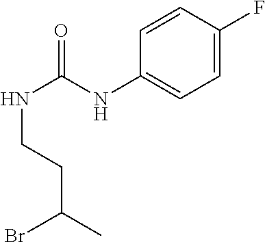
C1=C(F)C=CC(NC(NCCC(C)Br)=O)=C1
